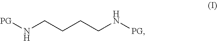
[PG]NCCCCN[PG]
